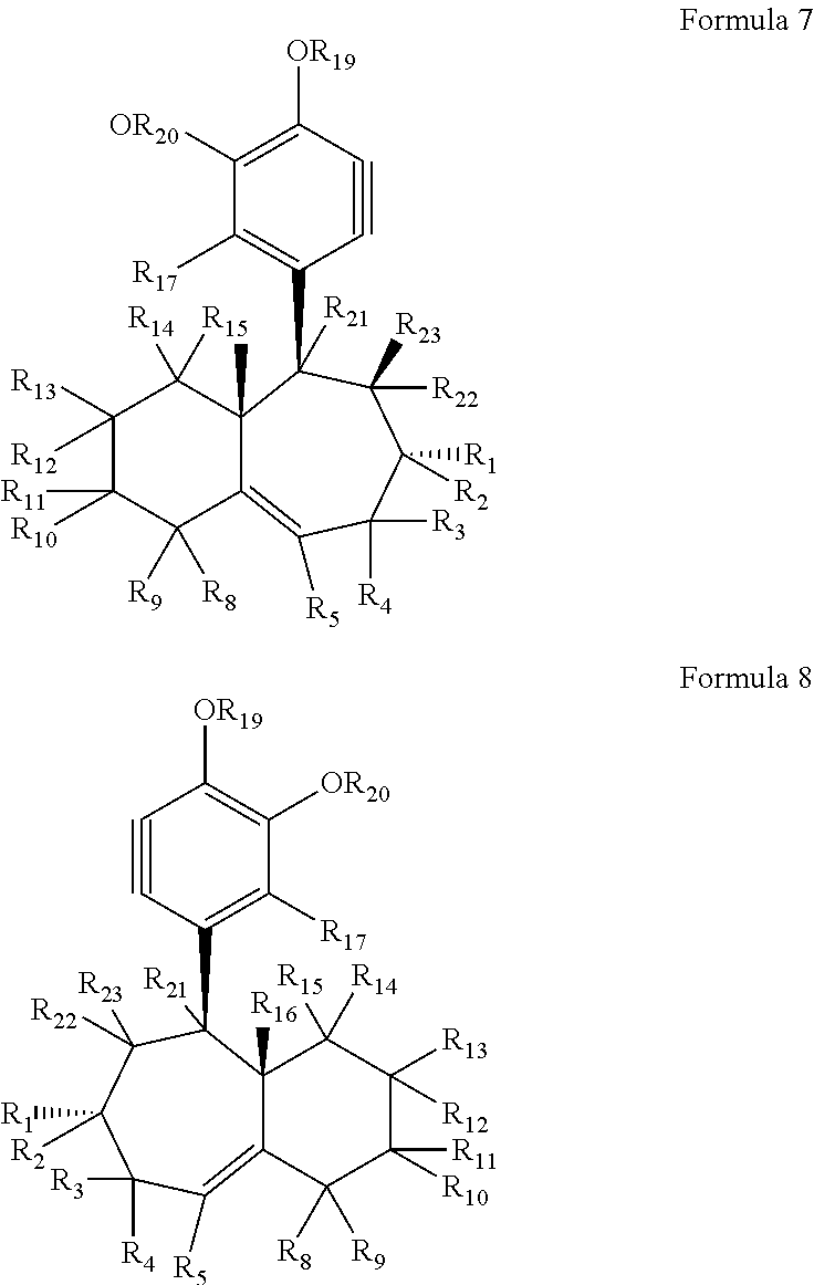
C1#CC([OR19])=C([OR20])C([R17])=C1C1([R21])C2(C)C(=C([R5])C([R4])([R3])C([R2])([R1])C1([R23])[R22])C([R9])([R8])C([R10])([R11])C([R13])([R12])C2([R15])[R14].C12=C([R5])C([R3])([R4])C([R1])([R2])C([R23])([R22])C(C3=C([R17])C([OR20])=C([OR19])C#C3)([R21])C1([R16])C([R15])([R14])C([R12])([R13])C([R11])([R10])C2([R8])[R9]
